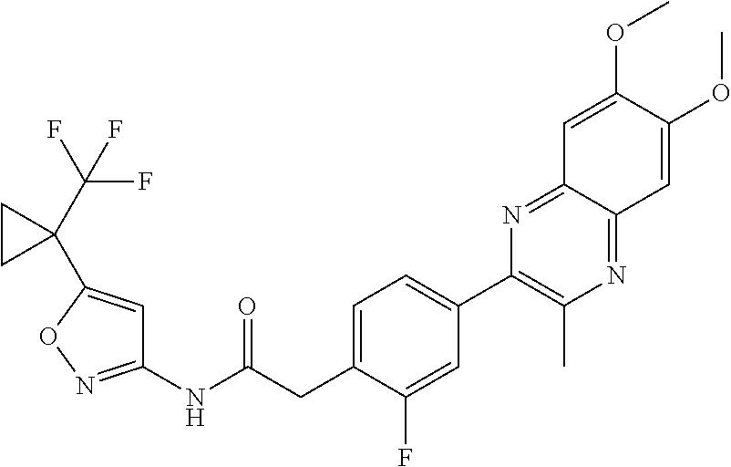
C1(NC(CC2=CC=C(C3=C(C)N=C4C(=N3)C=C(OC)C(OC)=C4)C=C2F)=O)=NOC(C2(C(F)(F)F)CC2)=C1
